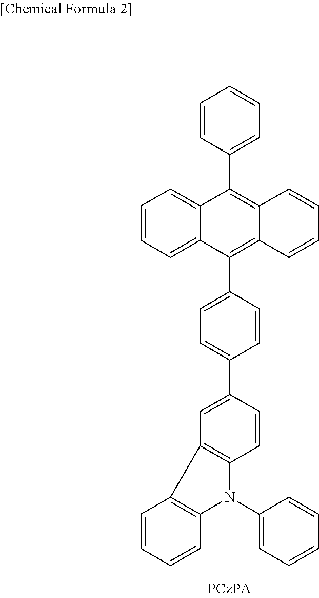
C1=CC(C2=C3C(=C(C4=CC=C(C5=CC6=C(C=C5)N(C5=CC=CC=C5)C5=C6C=CC=C5)C=C4)C4=CC=CC=C24)C=CC=C3)=CC=C1
